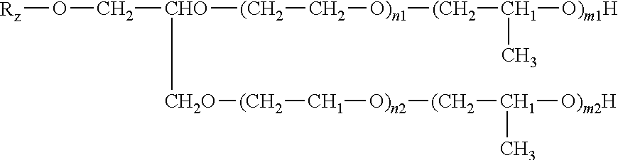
[CHO]([CH2O][(CH2][CH1][O)n2][(CH2][CH1]([O)m2H])C)(CO[Rz])[(CH2]C[O)n1][(CH2][CH1]([O)m1H])C
